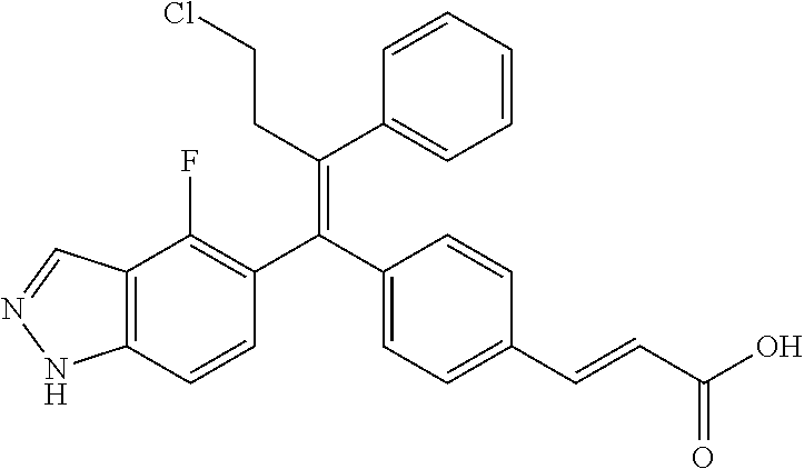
C12=C(C=CC(C(C3=CC=C(C=CC(O)=O)C=C3)=C(CCCl)C3=CC=CC=C3)=C1F)NN=C2
